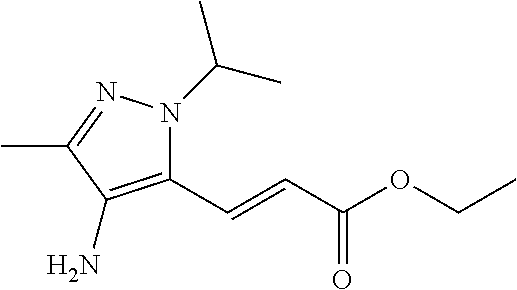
N1(C(C)C)N=C(C)C(N)=C1C=CC(OCC)=O
